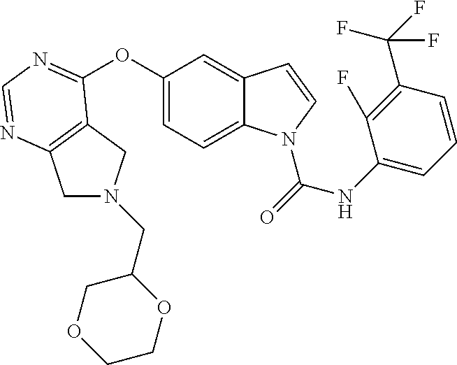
C1(OC2=NC=NC3=C2CN(CC2COCCO2)C3)=CC=C2C(=C1)C=CN2C(=O)NC1=CC=CC(C(F)(F)F)=C1F
